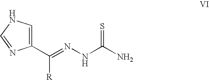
C1(C(=NNC(N)=S)[R])=CNC=N1
